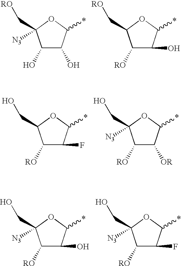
C1(O)C(O)C(*)OC1([N3])C[RO].C1([RO])C(O)C(*)OC1C[RO].C1([RO])C(F)C(*)OC1CO.C1([RO])C([OR])C(*)OC1(CO)[N3].C1([RO])C(O)C(*)OC1(CO)[N3].C1([RO])C(F)C(*)OC1(CO)[N3]
